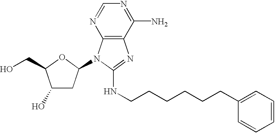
C1(O)CC(N2C3=C(N=C2NCCCCCCC2=CC=CC=C2)C(N)=NC=N3)OC1CO
